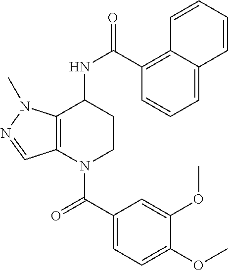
C1(C(=O)N2CCC(NC(=O)C3=C4C(=CC=C3)C=CC=C4)C3=C2C=NN3C)=CC=C(OC)C(OC)=C1
